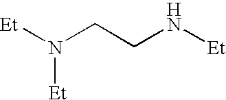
[Et]N(CCN[Et])[Et]
